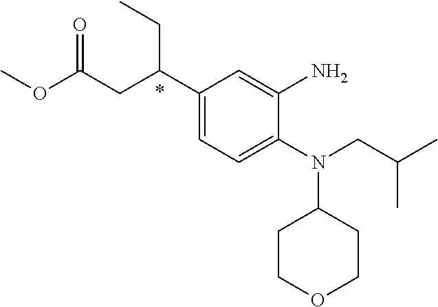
N(C1CCOCC1)(CC(C)C)C1=CC=C(C(CC(OC)=O)CC)C=C1N
